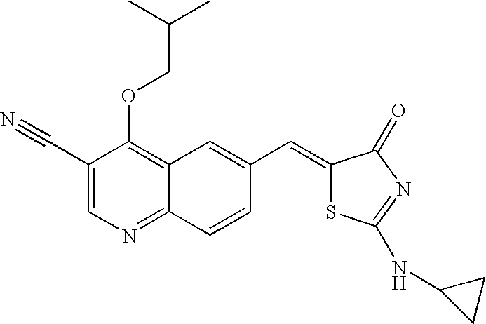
C1(C#N)=CN=C2C(=C1OCC(C)C)C=C(C=C1SC(NC3CC3)=NC1=O)C=C2
